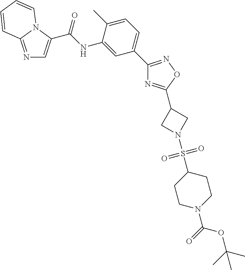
N1=C2N(C(C(NC3=CC(C4=NOC(C5CN(S(C6CCN(C(=O)OC(C)(C)C)CC6)(=O)=O)C5)=N4)=CC=C3C)=O)=C1)C=CC=C2
